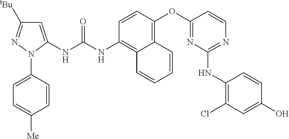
C1=CN=C(NC2=C(Cl)C=C(O)C=C2)N=C1OC1=C2C(=C(NC(NC3=CC([tBu])=NN3C3=CC=C([Me])C=C3)=O)C=C1)C=CC=C2
